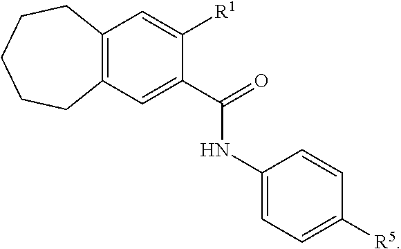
C12=C(C=C(C(=O)NC3=CC=C([R5])C=C3)C([R1])=C1)CCCCC2
